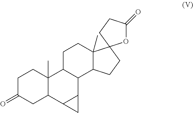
C1C(=O)CC2C(C)(C1)C1C(C3C2C3)C2C(C)(CC1)C1(CC2)OC(=O)CC1
